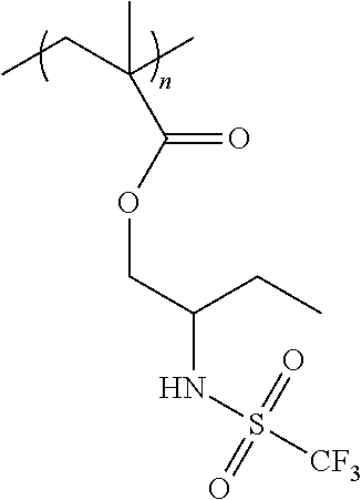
CCC(C)(C)C(OCC(NS([CF3])(=O)=O)CC)=O
